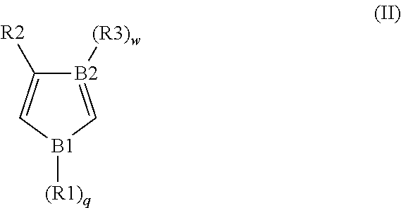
[B2]1([(R3)w])=C[B1]([(R1)q])C=C1[R2]
